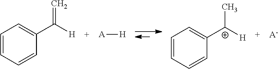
C1=CC=CC(C([H])=C)=C1.[A][H].C1=CC=CC([C+]([H])C)=C1.[A-]
